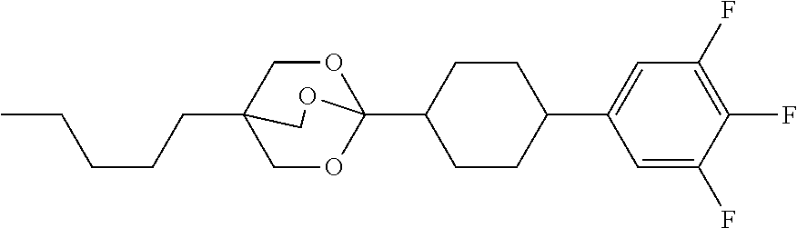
C(CCCC)C12COC(C3CCC(C4=CC(F)=C(F)C(F)=C4)CC3)(OC1)OC2
